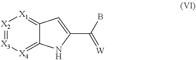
BC(=[W])C1=CC2=[X1][X2]=[X3][X4]=C2N1
